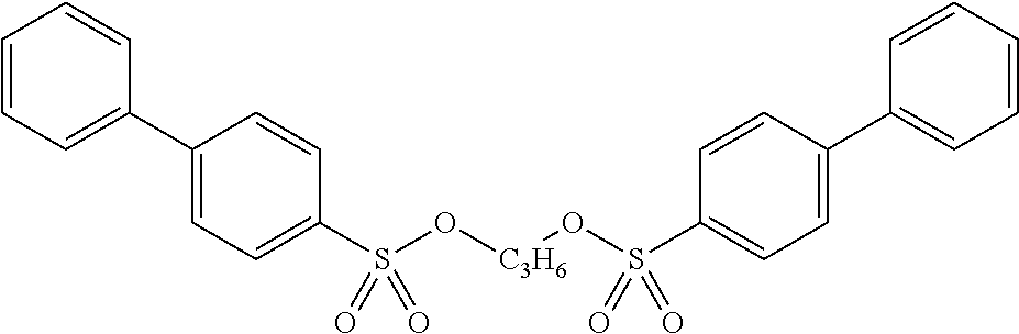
C1(C2=CC=CC=C2)=CC=C(S(O[C3H6]OS(C2=CC=C(C3=CC=CC=C3)C=C2)(=O)=O)(=O)=O)C=C1
